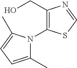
C1(CO)=C(N2C(C)=CC=C2C)SC=N1
